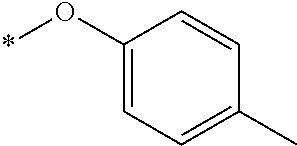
C1(O*)=CC=C(C)C=C1
